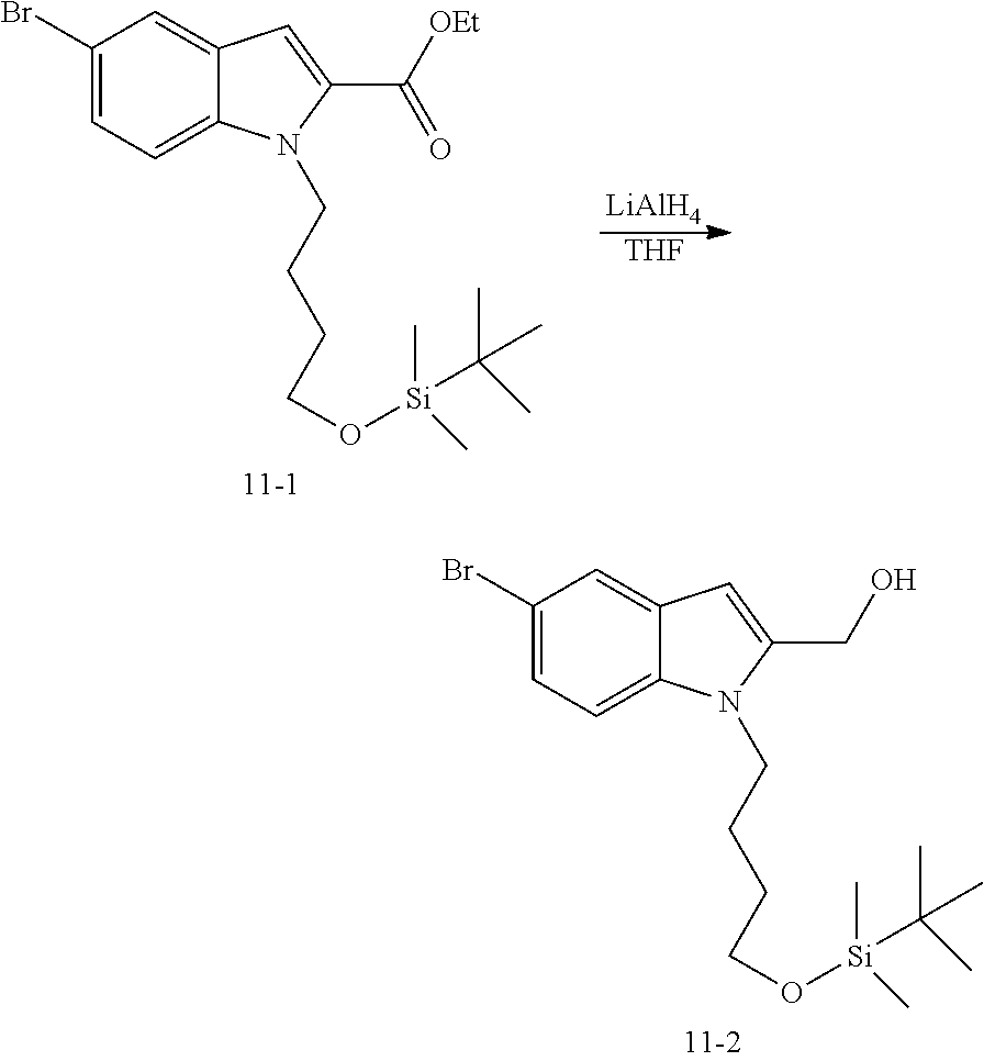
C1(Br)=CC=C2C(=C1)C=C(C([OEt])=O)N2CCCCO[Si](C(C)(C)C)(C)C.[LiAlH4].[THF].C1(Br)=CC=C2C(=C1)C=C(CO)N2CCCCO[Si](C(C)(C)C)(C)C
